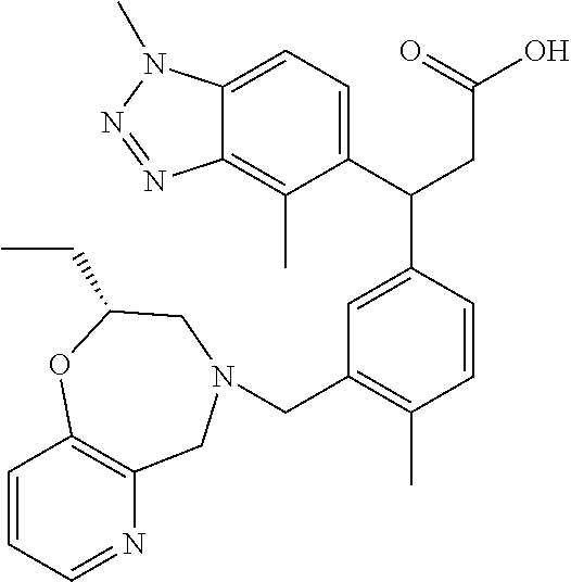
C1(C(CC(=O)O)C2=CC(CN3CC4=C(C=CC=N4)OC(CC)C3)=C(C)C=C2)=CC=C2C(=C1C)N=NN2C
